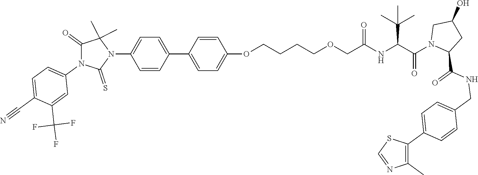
C1=C(C2=CC=C(OCCCCOCC(NC(C(N3CC(O)CC3C(NCC3=CC=C(C4=C(C)N=CS4)C=C3)=O)=O)C(C)(C)C)=O)C=C2)C=CC(N2C(C)(C)C(=O)N(C3=CC=C(C#N)C(C(F)(F)F)=C3)C2=S)=C1
